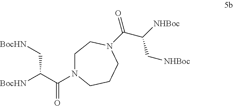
C1N(C(C([BocHN])C[BocHN])=O)CCCN(C(C([NHBoc])C[NHBoc])=O)C1
